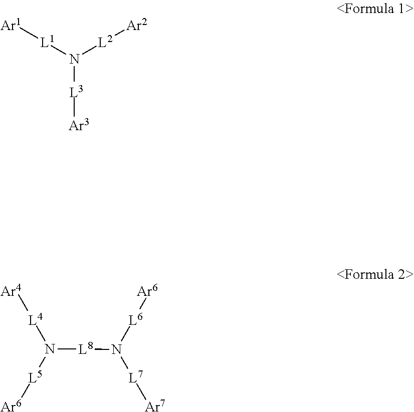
N([L3][Ar3])([L2][Ar2])[L1][Ar1].N([L8]N([L6][Ar6])[L7][Ar7])([L4][Ar4])[L5][Ar6]
